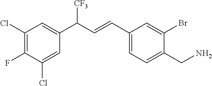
C1(Cl)=CC(C(C=CC2=CC=C(CN)C(Br)=C2)[CF3])=CC(Cl)=C1F
